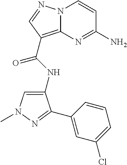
N12C(=C(C(NC3=CN(C)N=C3C3=CC(Cl)=CC=C3)=O)C=N1)N=C(N)C=C2
